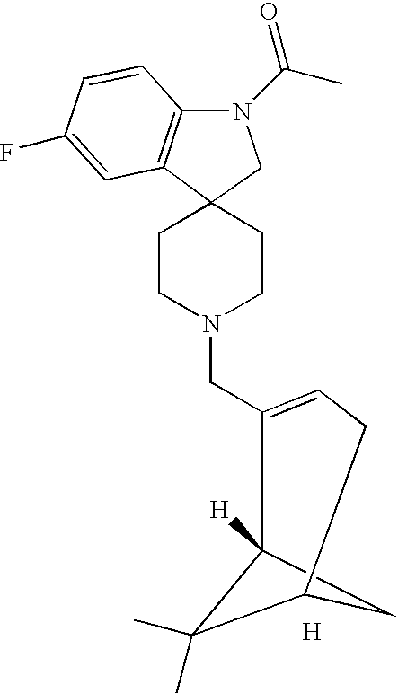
C12(C3=C(N(C(C)=O)C1)C=CC(F)=C3)CCN(CC1=CCC3C(C)(C)C1([H])C3)CC2.[H]
